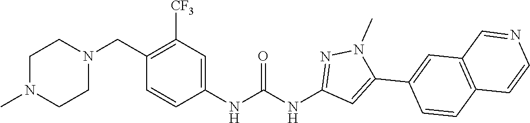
N1(C)CCN(CC2=C([CF3])C=C(NC(NC3=NN(C)C(C4=CC5=C(C=C4)C=CN=C5)=C3)=O)C=C2)CC1
